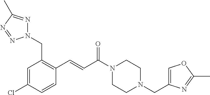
C1=C(Cl)C=CC(C=CC(N2CCN(CC3=COC(C)=N3)CC2)=O)=C1CN1N=C(C)N=N1
